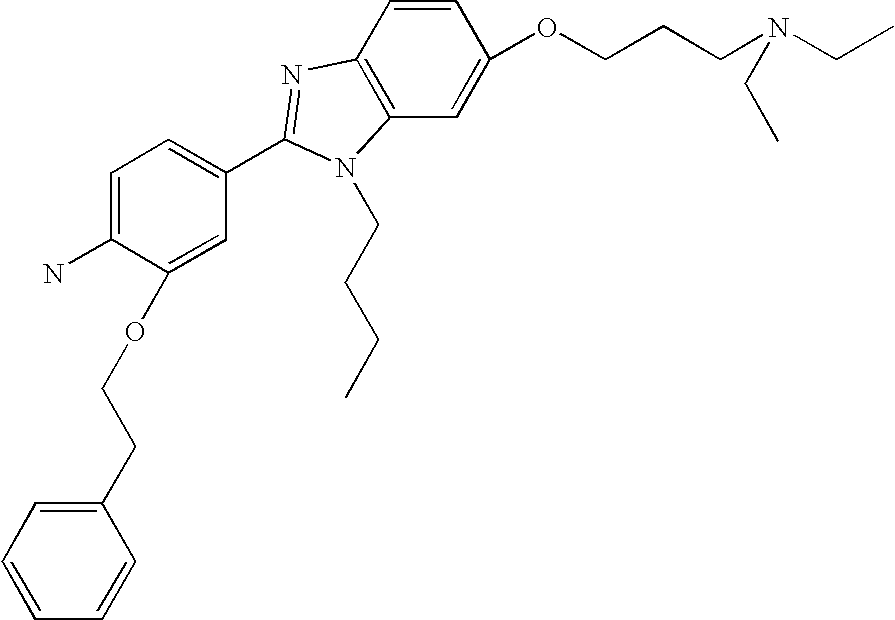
C1=CC2=C(C=C1OCCCN(CC)CC)N(CCCC)C(C1=CC=C(N)C(OCCC3=CC=CC=C3)=C1)=N2
